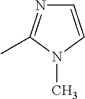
C1=CN(C)C(C)=N1
